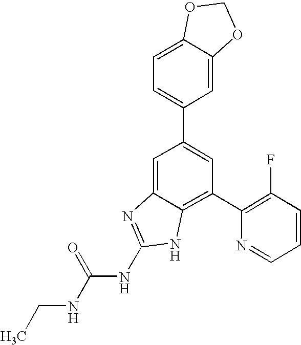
CCNC(NC1=NC2=CC(C3=CC=C4C(=C3)OCO4)=CC(C3=C(F)C=CC=N3)=C2N1)=O
